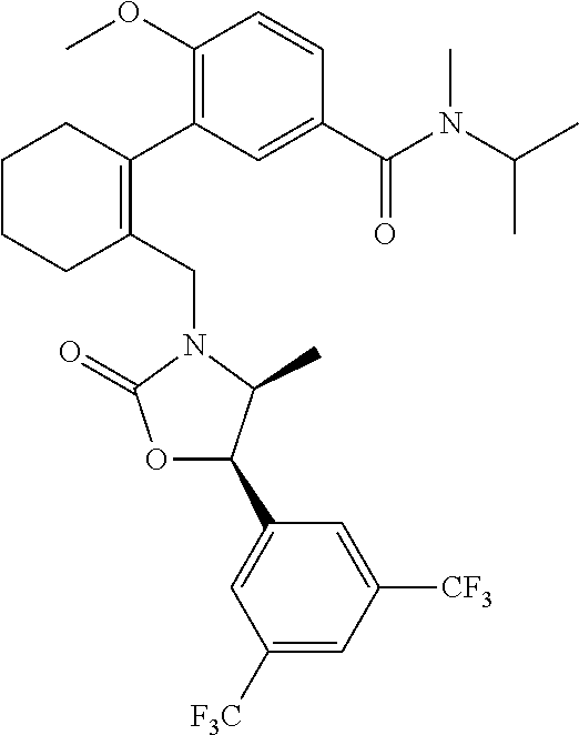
C1(CN2C(=O)OC(C3=CC([F3C])=CC([CF3])=C3)C2C)=C(C2=C(OC)C=CC(C(N(C(C)C)C)=O)=C2)CCCC1
